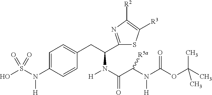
OS(N(C1=CC=C(CC(N([H])C(=O)C(N(C(OC(C)(C)C)=O)[H])[R5a])C2=NC([R2])=C([R3])S2)C=C1)[H])(=O)=O
